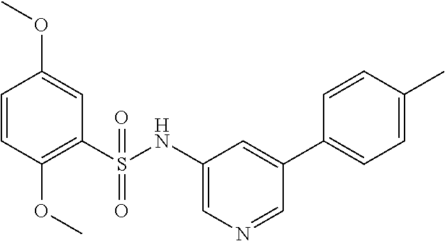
C1=CC(OC)=C(S(=O)(=O)NC2=CN=CC(C3=CC=C(C)C=C3)=C2)C=C1OC
